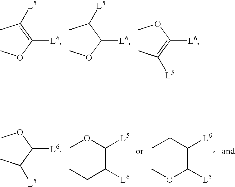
CC(=C(OC)[L6])[L5].CC(C(OC)[L6])[L5].COC(=C(C)[L5])[L6].COC(C(C)[L5])[L6].COC(C(CC)[L6])[L5].CCC(C(OC)[L5])[L6]
